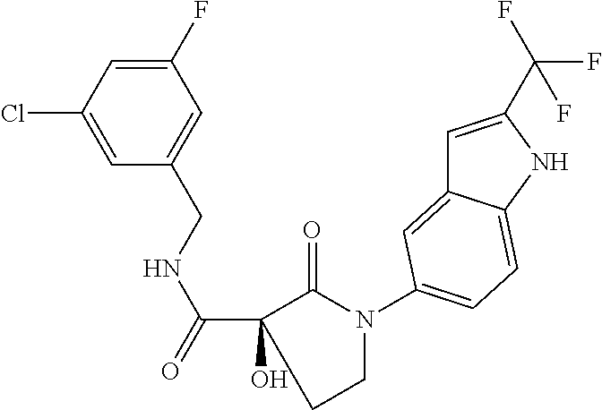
C1=C(F)C=C(CNC(C2(O)C(=O)N(C3=CC=C4C(=C3)C=C(C(F)(F)F)N4)CC2)=O)C=C1Cl
